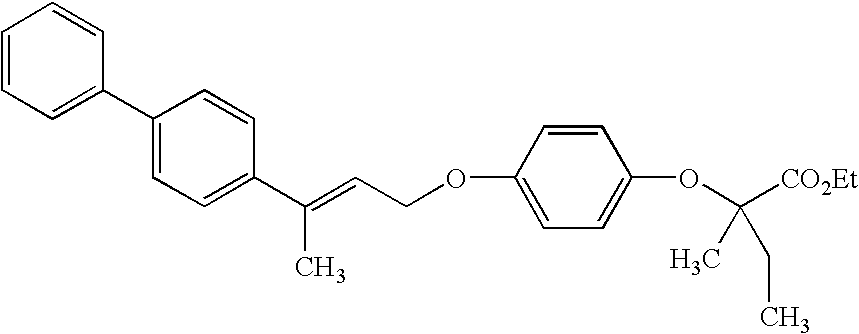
C1=CC=C(C2=CC=C(C(C)=CCOC3=CC=C(OC([CO2Et])(C)CC)C=C3)C=C2)C=C1
